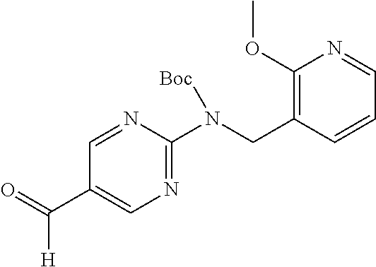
N1=CC(C(=O)[H])=CN=C1N(CC1=C(OC)N=CC=C1)[Boc]
